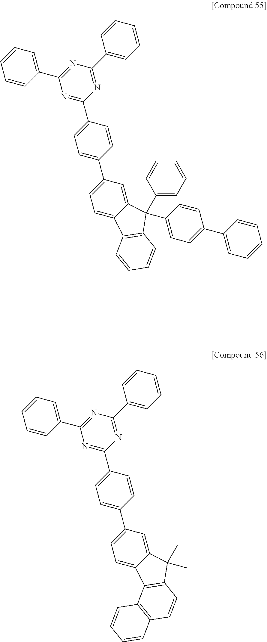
C1(C2=CC=CC=C2)=NC(C2=CC=CC=C2)=NC(C2=CC=C(C3=CC=C4C(=C3)C(C3=CC=CC=C3)(C3=CC=C(C5=CC=CC=C5)C=C3)C3=C4C=CC=C3)C=C2)=N1.C1(C2=CC=CC=C2)=NC(C2=CC=CC=C2)=NC(C2=CC=C(C3=CC=C4C(=C3)C(C)(C)C3=C4C4=C(C=C3)C=CC=C4)C=C2)=N1
